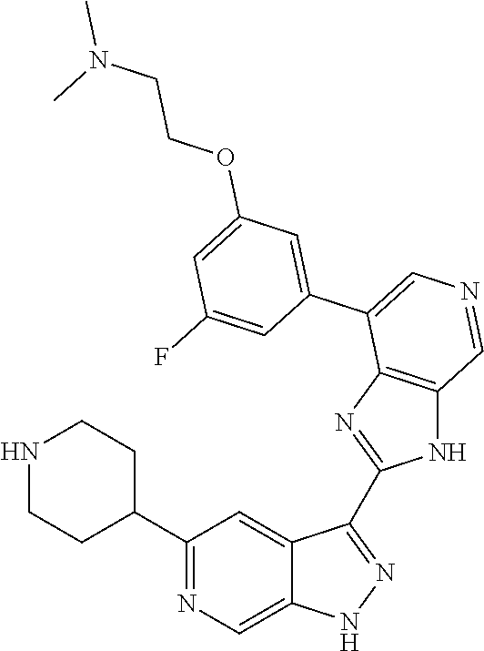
C1(C2CCNCC2)=NC=C2C(=C1)C(C1=NC3=C(N1)C=NC=C3C1=CC(OCCN(C)C)=CC(F)=C1)=NN2
